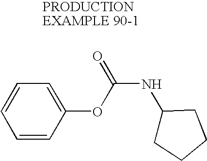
C1=CC=C(OC(NC2CCCC2)=O)C=C1
